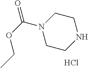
N1CCN(C(OCC)=O)CC1.Cl
